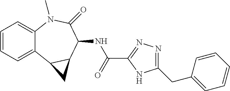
C1=CC=C2C(=C1)N(C)C(=O)C(NC(C1=NN=C(CC3=CC=CC=C3)N1)=O)C1C2C1
